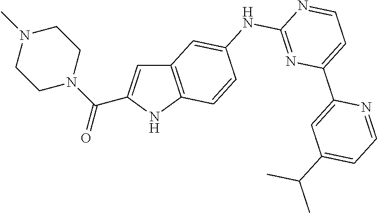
N1(C)CCN(C(=O)C2=CC3=C(N2)C=CC(NC2=NC(C4=CC(C(C)C)=CC=N4)=CC=N2)=C3)CC1
